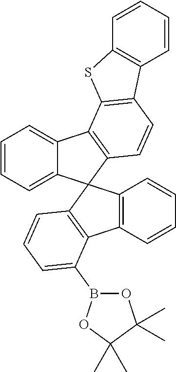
C1=CC=CC2=C1SC1=C2C=CC2=C1C1=CC=CC=C1C21C2=C(C(B3OC(C)(C)C(C)(C)O3)=CC=C2)C2=C1C=CC=C2
